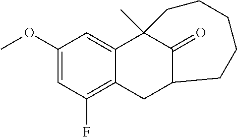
C1(OC)=CC(F)=C2C(=C1)C1(C)C(=O)C(C2)CCCCC1
